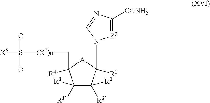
C1([R3])([R3])C([R2])([R2])C(N2C=NC([CONH2])=[Z3]2)([R1])[A]C1(C[(X7)n]S([X5])(=O)=O)[R4]
